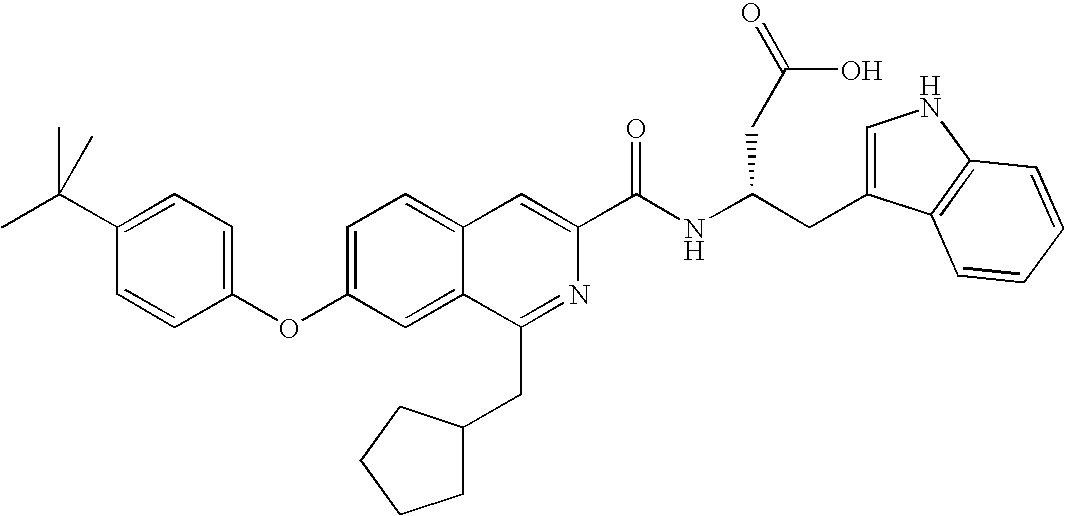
C1=C2C(=CC(OC3=CC=C(C(C)(C)C)C=C3)=C1)C(CC1CCCC1)=NC(C(NC(CC1=CNC3=C1C=CC=C3)CC(=O)O)=O)=C2
